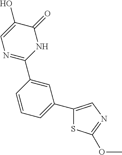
C1(C2=CC(C3=CN=C(OC)S3)=CC=C2)=NC=C(O)C(=O)N1
